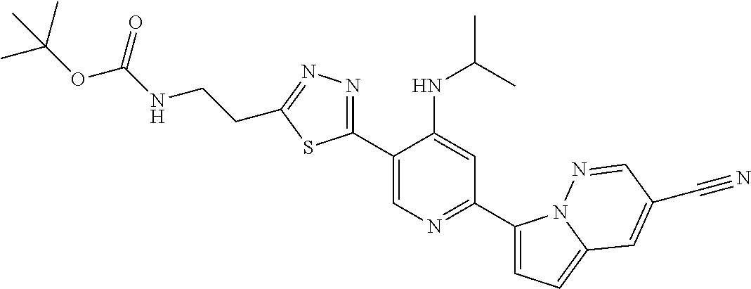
C1(C2=CN=C(C3=CC=C4N3N=CC(C#N)=C4)C=C2NC(C)C)=NN=C(CCNC(OC(C)(C)C)=O)S1
